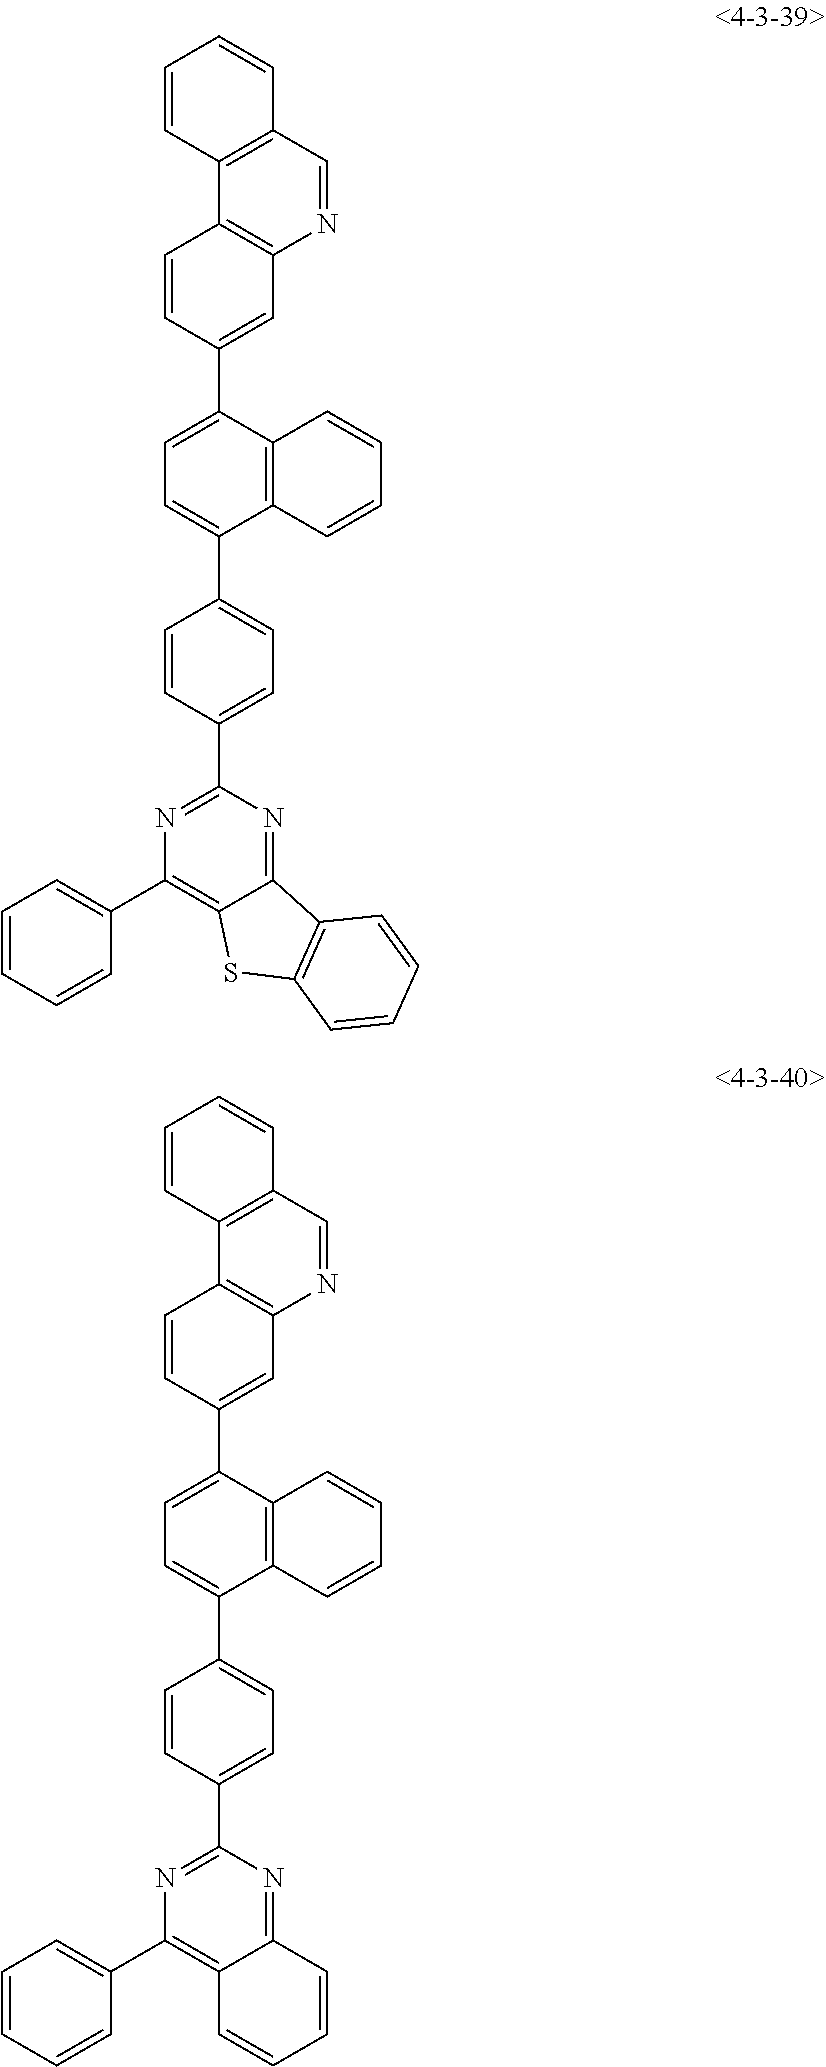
C1(C2=NC(C3=CC=CC=C3)=C3C(=N2)C2=C(C=CC=C2)S3)=CC=C(C2=CC=C(C3=CC4=C(C=C3)C3=C(C=CC=C3)C=N4)C3=C2C=CC=C3)C=C1.C1(C2=NC(C3=CC=CC=C3)=C3C(=N2)C=CC=C3)=CC=C(C2=CC=C(C3=CC4=C(C=C3)C3=C(C=CC=C3)C=N4)C3=C2C=CC=C3)C=C1
